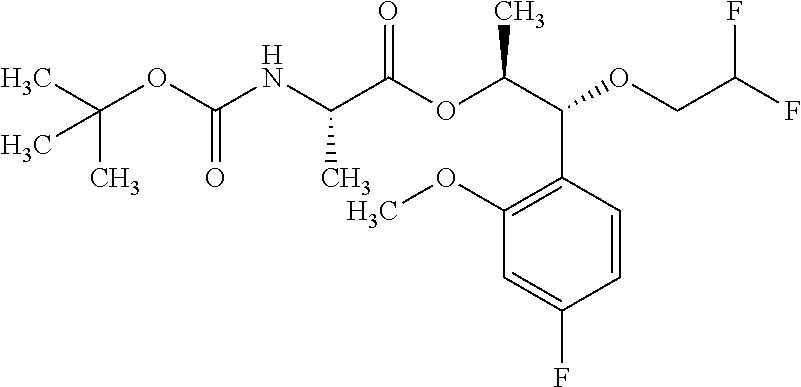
C(C(OC(C(C1=C(OC)C=C(F)C=C1)OCC(F)F)C)=O)(NC(OC(C)(C)C)=O)C
